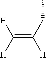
C(=C([H])[H])(CC)[H]
